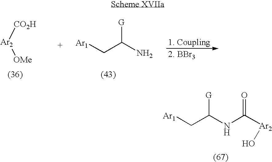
[Ar2]([CO2H])[OMe].[Ar1]CC(N)[G].[2. BBr3].[Ar1]CC(NC([Ar2]O)=O)[G]
